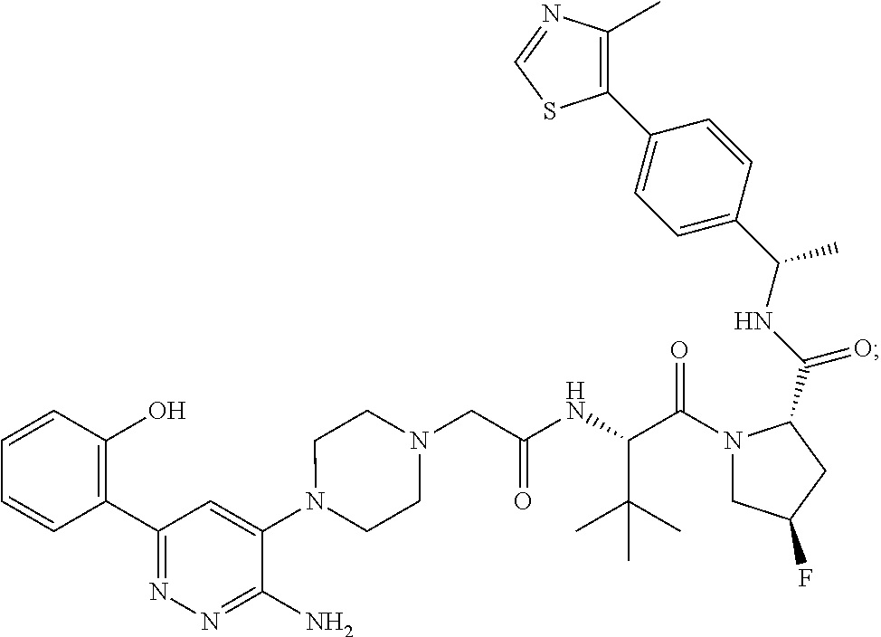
N1(C2=CC(C3=C(O)C=CC=C3)=NN=C2N)CCN(CC(NC(C(N2CC(F)CC2C(NC(C2=CC=C(C3=C(C)N=CS3)C=C2)C)=O)=O)C(C)(C)C)=O)CC1
